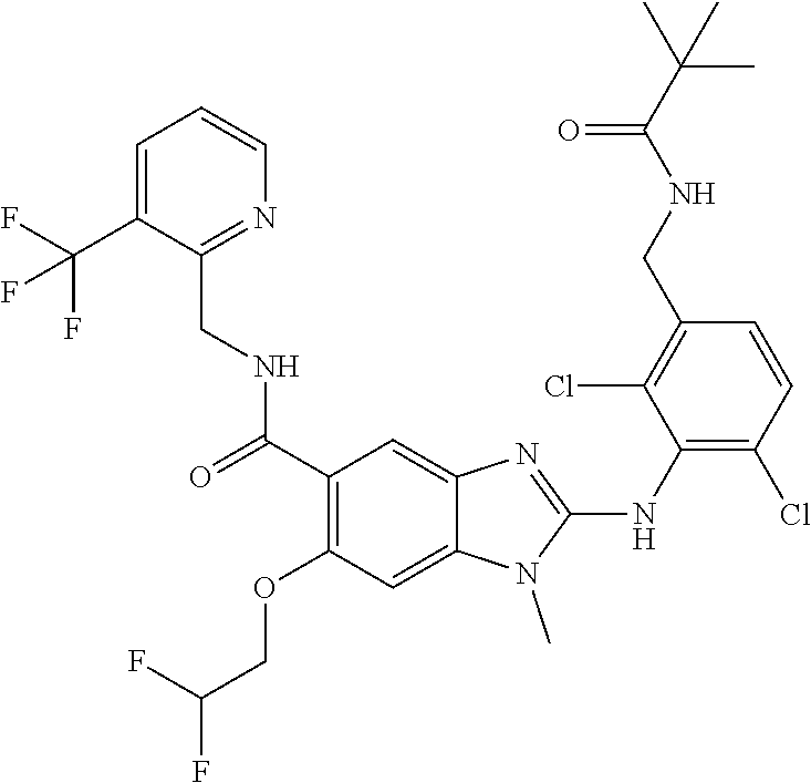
C1(C(=O)NCC2=NC=CC=C2C(F)(F)F)=C(OCC(F)F)C=C2C(=C1)N=C(NC1=C(Cl)C=CC(CNC(C(C)(C)C)=O)=C1Cl)N2C
